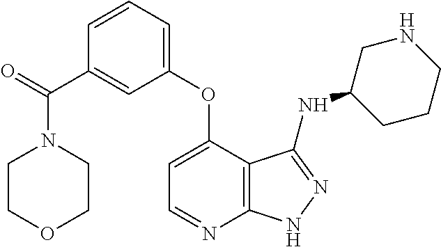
N1(C(C2=CC(OC3=CC=NC4=C3C(NC3CCCNC3)=NN4)=CC=C2)=O)CCOCC1
